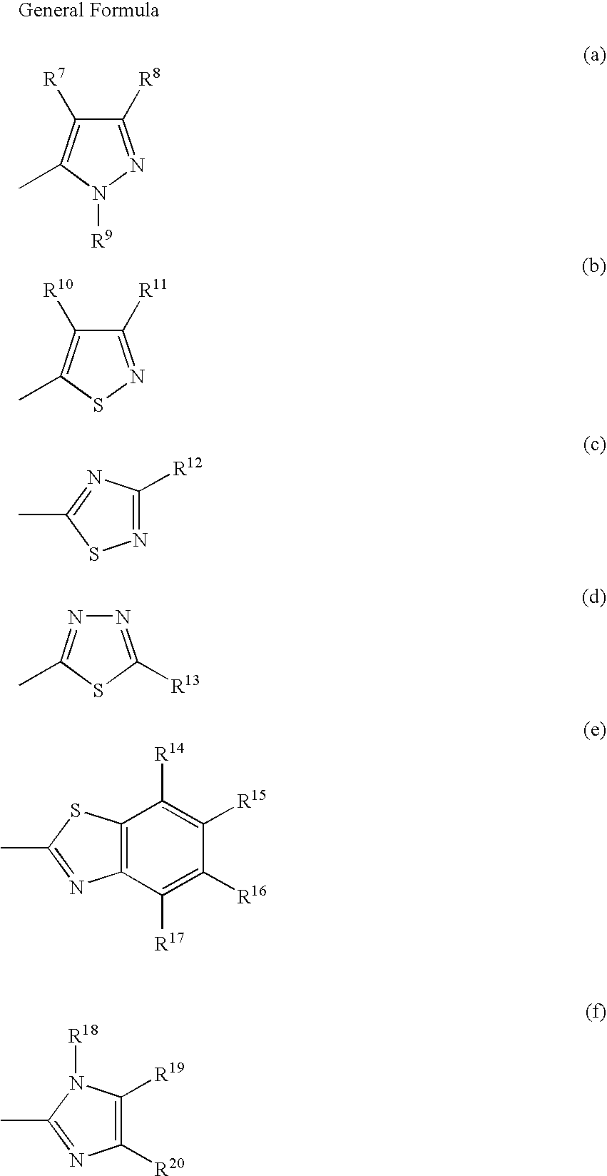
C1([R8])=NN([R9])C(C)=C1[R7].C1([R11])=NSC(C)=C1[R10].C1([R12])=NSC(C)=N1.N1=C([R13])SC(C)=N1.C12=C(N=C(C)S1)C([R17])=C([R16])C([R15])=C2[R14].C1([R19])=C([R20])N=C(C)N1[R18]
